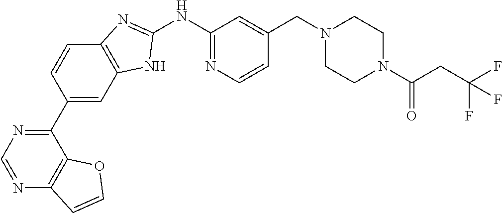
C1(C2=CC3=C(C=C2)N=C(NC2=NC=CC(CN4CCN(C(CC(F)(F)F)=O)CC4)=C2)N3)=NC=NC2=C1OC=C2
